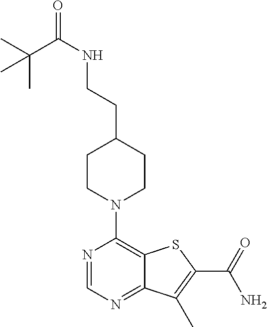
N1=CN=C2C(=C1N1CCC(CCNC(C(C)(C)C)=O)CC1)SC(C(=O)N)=C2C
